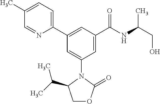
C1(C)=CC=C(C2=CC(C(NC(CO)C)=O)=CC(N3C(C(C)C)COC3=O)=C2)N=C1
